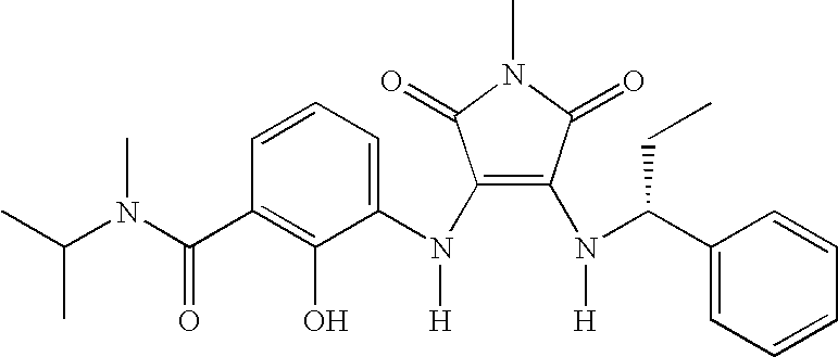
C1=CC(C(N(C(C)C)C)=O)=C(O)C(N(C2=C(N([H])C(C3=CC=CC=C3)CC)C(=O)N(C)C2=O)[H])=C1
